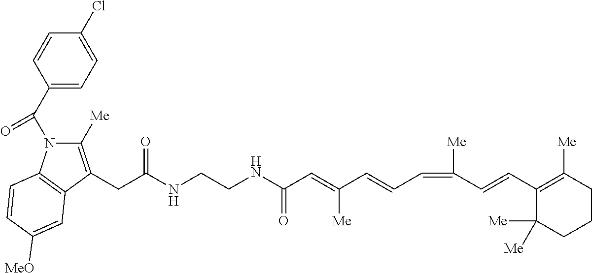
C1(C(N2C([Me])=C(CC(NCCNC(C=C(C=CC=C(C=CC3=C([Me])CCCC3([Me])[Me])[Me])[Me])=O)=O)C3=C2C=CC([MeO])=C3)=O)=CC=C(Cl)C=C1
